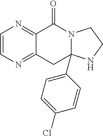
C1=CN=C2C(=N1)C(=O)N1C(C3=CC=C(Cl)C=C3)(C2)NCC1
